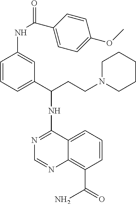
C1(NC(C2=CC=CC(NC(C3=CC=C(OC)C=C3)=O)=C2)CCN2CCCCC2)=NC=NC2=C(C(=O)N)C=CC=C12
